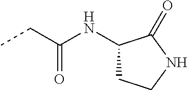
CCC(=O)NC1CCNC1=O
